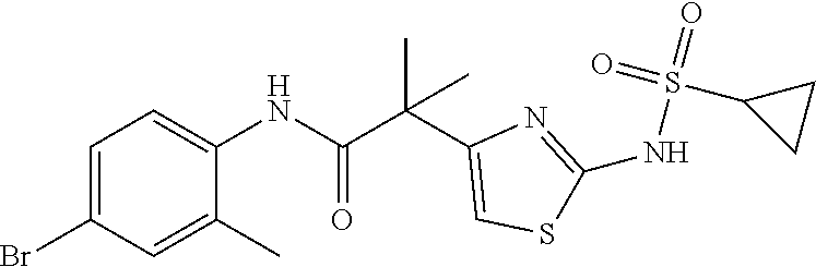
C1=C(Br)C=C(C)C(NC(C(C2=CSC(NS(=O)(=O)C3CC3)=N2)(C)C)=O)=C1
